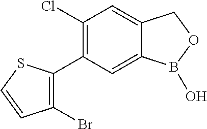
C12=CC(Cl)=C(C3=C(Br)C=CS3)C=C1B(O)OC2
